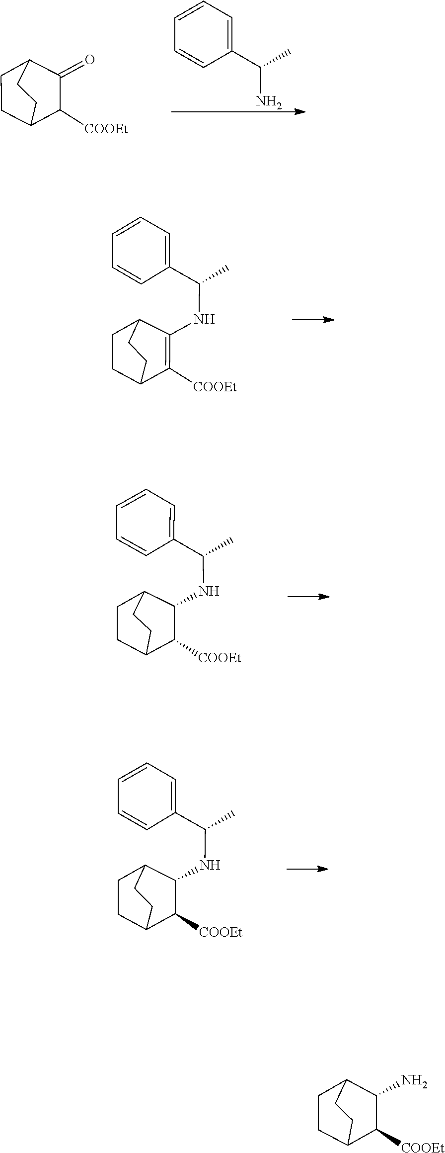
C1=CC=C(C(N)C)C=C1.C12CCC(C([COOEt])C1=O)CC2.C1=CC(C(NC2=C([COOEt])C3CCC2CC3)C)=CC=C1.C1=CC=C(C(NC2C3CCC(C2[COOEt])CC3)C)C=C1.C1=CC=C(C(NC2C3CCC(C2[COOEt])CC3)C)C=C1.C1CC2C([COOEt])C(N)C1CC2
